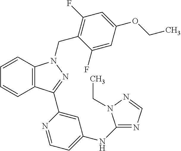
C12=C(C(C3=CC(NC4=NC=NN4CC)=CC=N3)=NN1CC1=C(F)C=C(OCC)C=C1F)C=CC=C2
